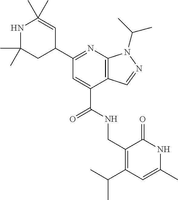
C1(C)(C)CC(C2=NC3=C(C(C(NCC4=C(C(C)C)C=C(C)NC4=O)=O)=C2)C=NN3C(C)C)C=C(C)(C)N1
